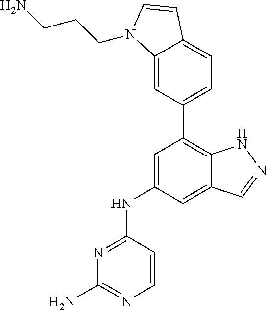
C1=C(NC2=NC(N)=NC=C2)C=C2C(=C1C1=CC=C3C(=C1)N(CCCN)C=C3)NN=C2
